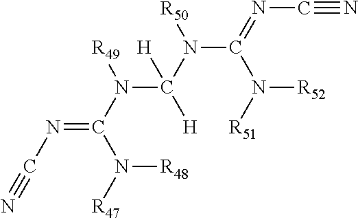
N(C(N([R48])[R47])=NC#N)(C([H])(N(C(N([R51])[R52])=NC#N)[R50])[H])[R49]
